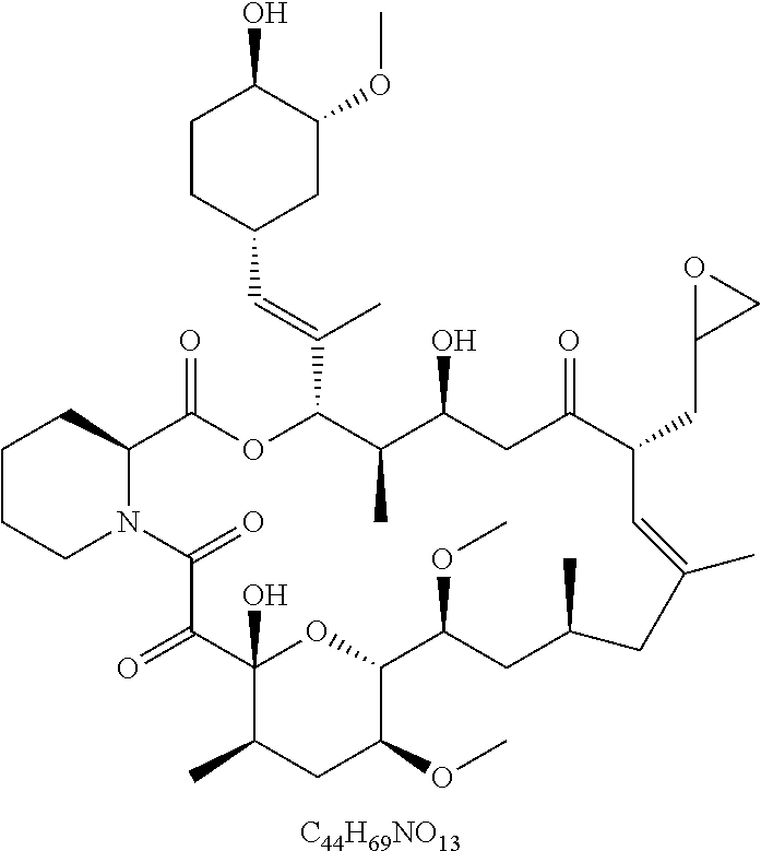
[C44H69NO13].C1CCN2C(C1)C(=O)OC(C(=CC1CC(OC)C(O)CC1)C)C(C)C(O)CC(=O)C(CC1CO1)C=C(C)CC(C)CC(OC)C1OC(O)(C(=O)C2=O)C(C)CC1OC
